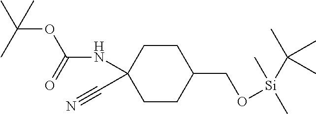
C1CC(NC(OC(C)(C)C)=O)(C#N)CCC1CO[Si](C)(C)C(C)(C)C
